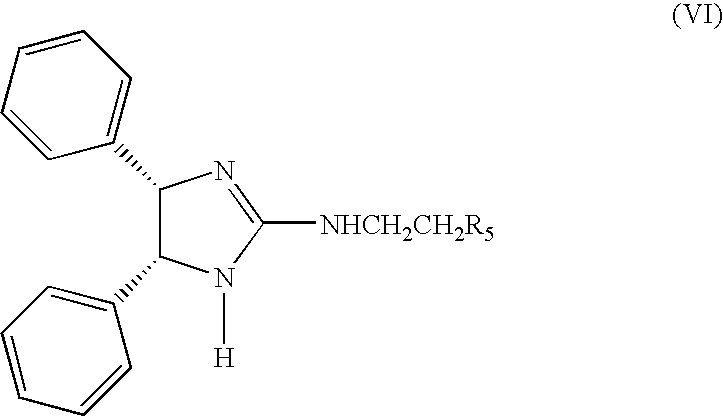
C1(C2=CC=CC=C2)C(C2=CC=CC=C2)N([H])C([NHCH2CH2R5])=N1
